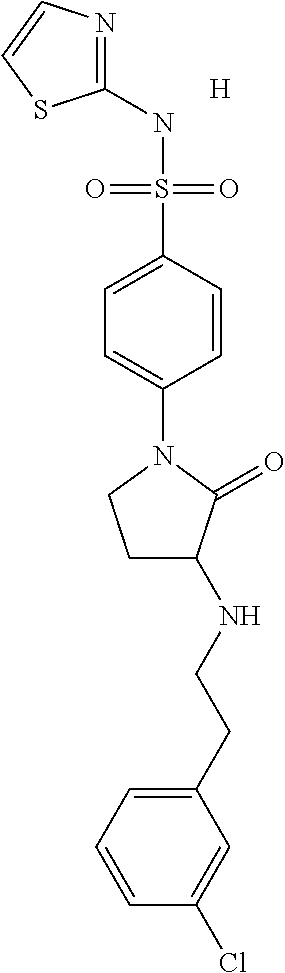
N1=C(NS(C2=CC=C(N3CCC(NCCC4=CC=CC(Cl)=C4)C3=O)C=C2)(=O)=O)SC=C1.[H]
